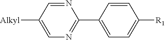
C1([Alkyl])=CN=C(C2=CC=C([R1])C=C2)N=C1
